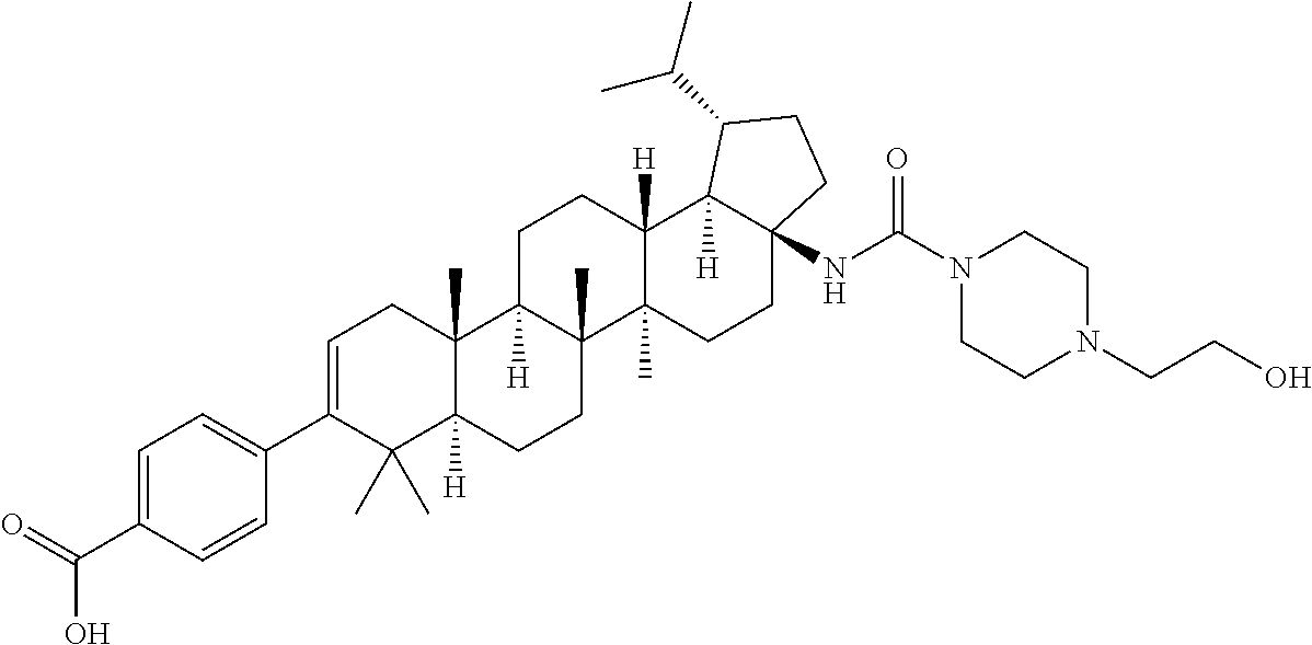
C1=C(C2=CC=C(C(=O)O)C=C2)C(C)(C)C2([H])C(C)(C1)C1([H])C(C)(CC2)C2(C)C([H])(CC1)C1([H])C(NC(N3CCN(CCO)CC3)=O)(CC2)CCC1C(C)C
